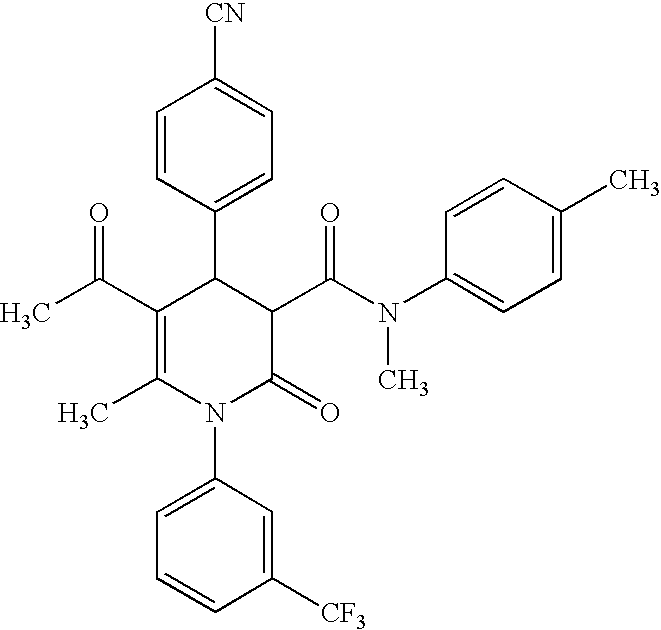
C1=CC(C2C(C(C)=O)=C(C)N(C3=CC=CC([CF3])=C3)C(=O)C2C(N(C2=CC=C(C)C=C2)C)=O)=CC=C1[CN]
